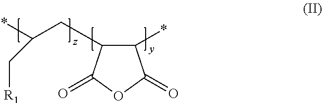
C1(*)C(CC(*)C[R1])C(=O)OC1=O
